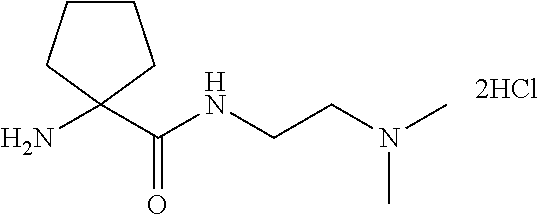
NC1(C(NCCN(C)C)=O)CCCC1
